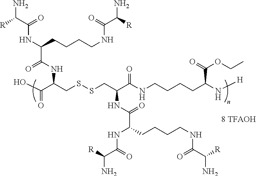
OC(C(CSSCC(C(NCCCCC(N[H])C(=O)OCC)=O)NC(=O)C(CCCCNC(C([R])N)=O)NC(C([R])N)=O)NC(C(NC(C(N)[R])=O)CCCCNC(C([R])N)=O)=O)=O
